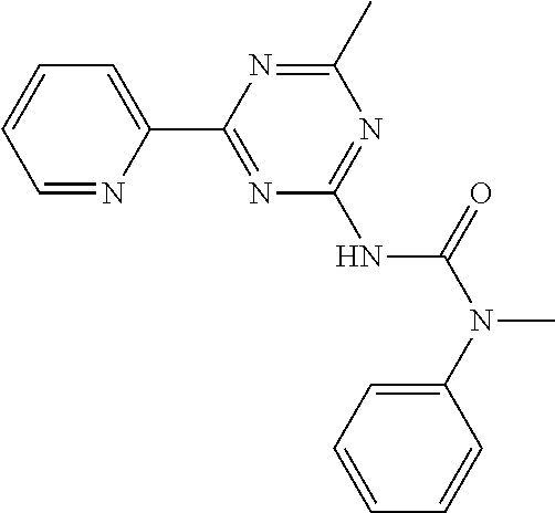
C1=NC(C2=NC(NC(N(C3=CC=CC=C3)C)=O)=NC(C)=N2)=CC=C1
